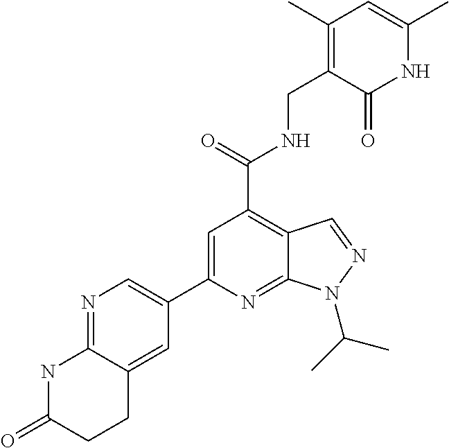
C1(C2=CN=C3C(=C2)CCC(=O)N3)=CC(C(NCC2=C(C)C=C(C)NC2=O)=O)=C2C(=N1)N(C(C)C)N=C2
